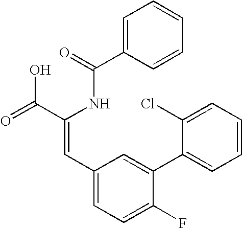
C1=C(C(=O)NC(C(=O)O)=CC2=CC=C(F)C(C3=CC=CC=C3Cl)=C2)C=CC=C1
